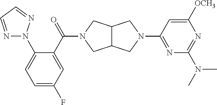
C1=C(F)C=C(C(=O)N2CC3C(C2)CN(C2=NC(N(C)C)=NC([OCH3])=C2)C3)C(N2N=CC=N2)=C1
